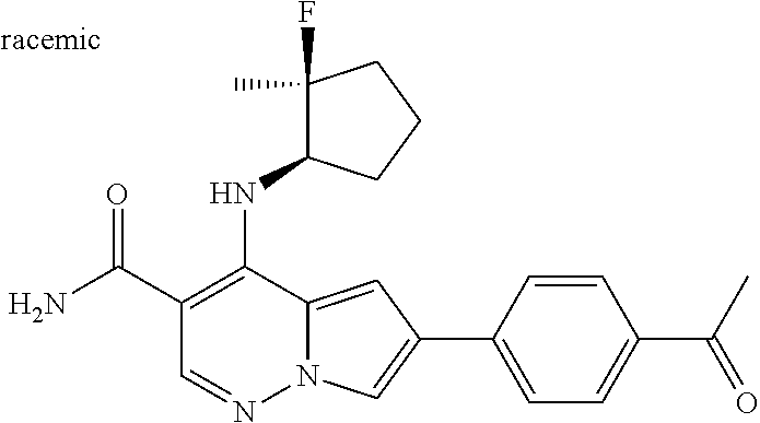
O=C(C1=C(NC2C(F)(C)CCC2)C2=CC(C3=CC=C(C(C)=O)C=C3)=CN2N=C1)N
